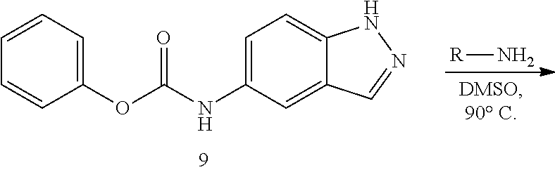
C1=CC=C(OC(NC2=CC=C3C(=C2)C=NN3)=O)C=C1.[R]N
